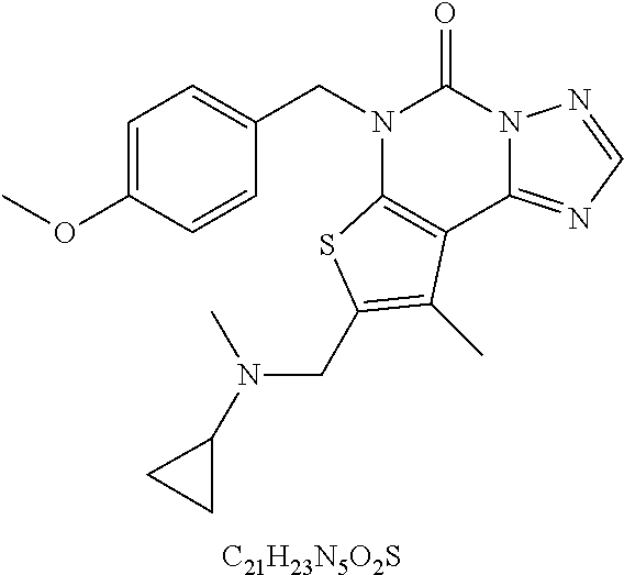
[C21H23N5O2S].C1=C(OC)C=CC(CN2C3=C(C4=NC=NN4C2=O)C(C)=C(CN(C)C2CC2)S3)=C1
